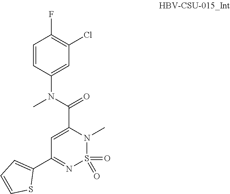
C1=C(C(N(C2=CC(Cl)=C(F)C=C2)C)=O)N(C)S(=O)(=O)N=C1C1=CC=CS1
